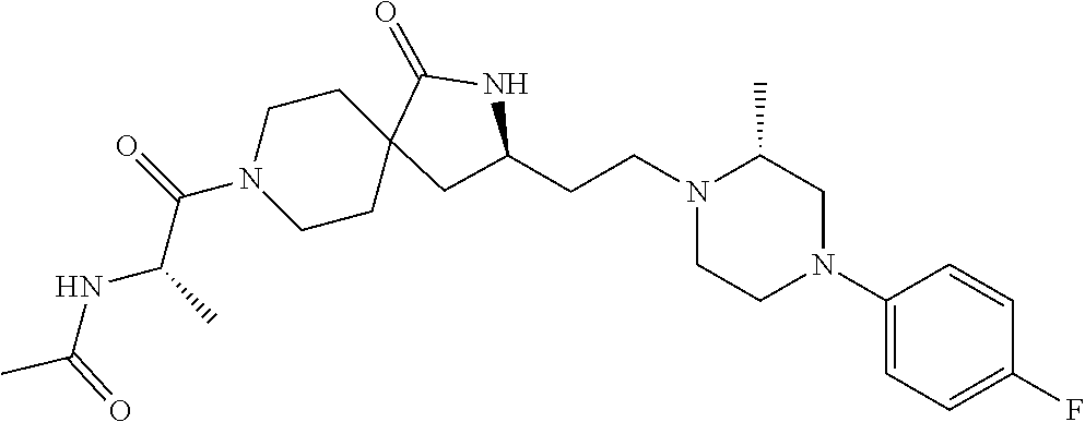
C1(N2CC(C)N(CCC3CC4(CCN(C(=O)C(NC(=O)C)C)CC4)C(=O)N3)CC2)=CC=C(F)C=C1
